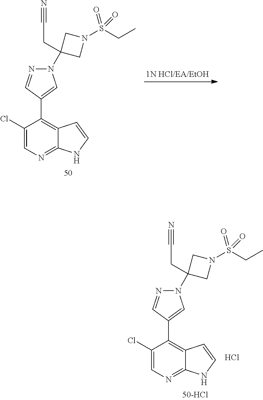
C1=C(Cl)C(C2=CN(C3(CC#N)CN(S(=O)(=O)CC)C3)N=C2)=C2C(=N1)NC=C2.C1=C(Cl)C(C2=CN(C3(CC#N)CN(S(=O)(=O)CC)C3)N=C2)=C2C(=N1)NC=C2.Cl
